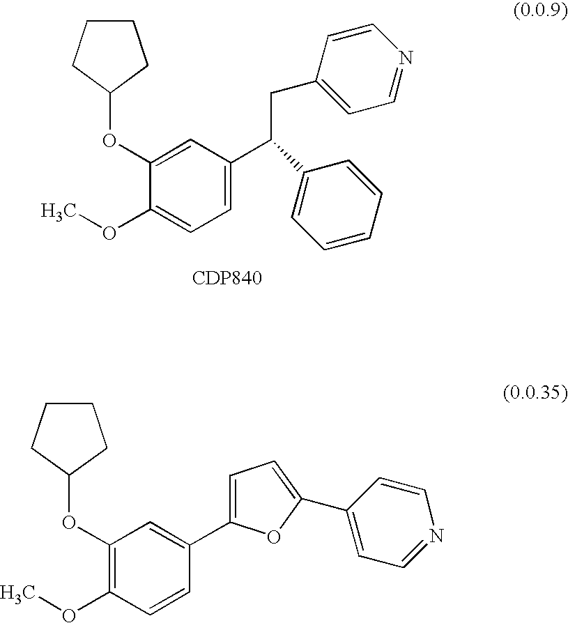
C1CCC(OC2=CC(C(C3=CC=CC=C3)CC3=CC=NC=C3)=CC=C2OC)C1.[CDP840].C1CCC(OC2=C(OC)C=CC(C3=CC=C(C4=CC=NC=C4)O3)=C2)C1
